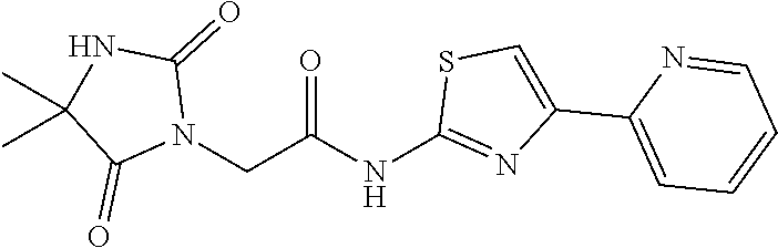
N1(CC(=O)NC2=NC(C3=CC=CC=N3)=CS2)C(=O)NC(C)(C)C1=O
